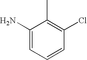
C1(N)=CC=CC(Cl)=C1C
